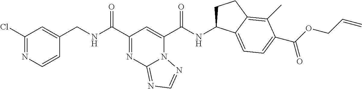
C1(Cl)=NC=CC(CNC(C2=NC3=NC=NN3C(C(NC3CCC4=C(C)C(C(OCC=C)=O)=CC=C34)=O)=C2)=O)=C1
